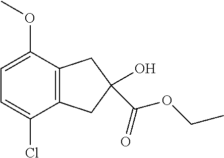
C1=C(OC)C2=C(C(Cl)=C1)CC(O)(C(=O)OCC)C2
